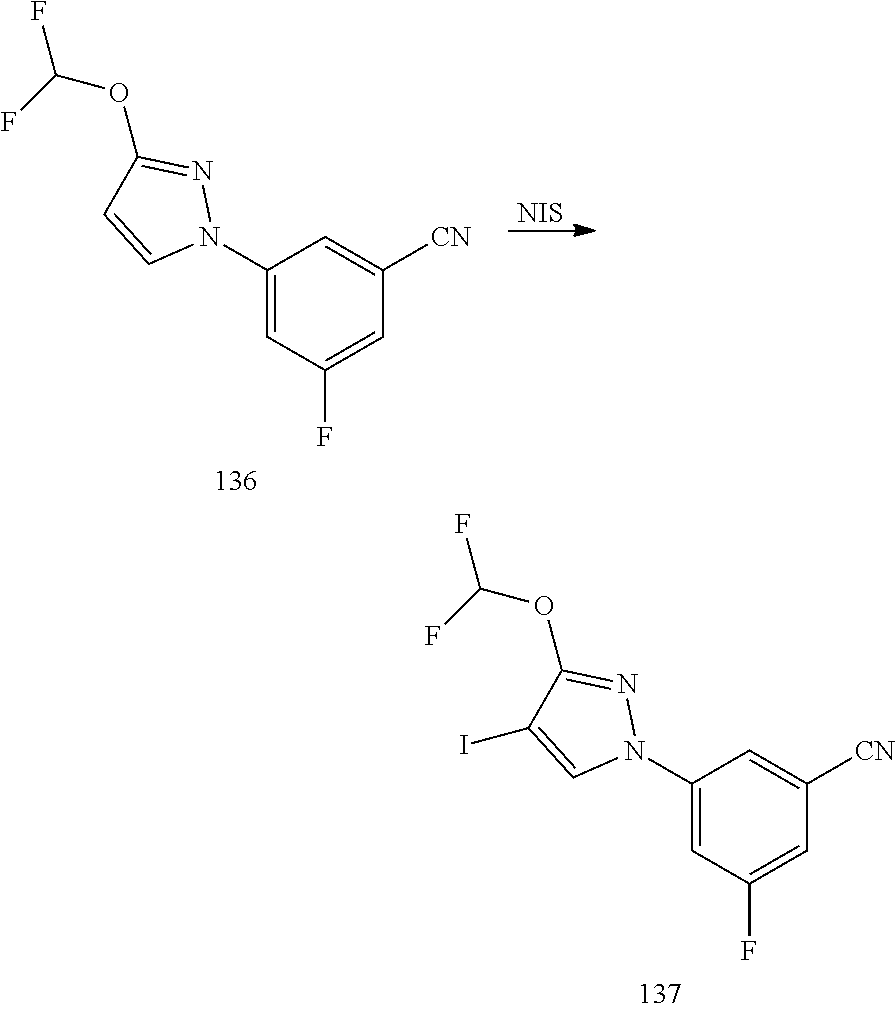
C1(N2N=C(OC(F)F)C=C2)=CC(F)=CC([CN])=C1.[NIS].C1(N2N=C(OC(F)F)C(I)=C2)=CC(F)=CC([CN])=C1
